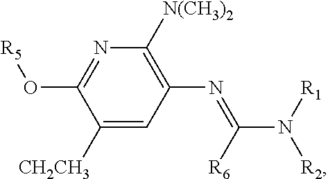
C1([CH2CH3])=CC(N=C(N([R1])[R2])[R6])=C([N(CH3)2])N=C1O[R5]
